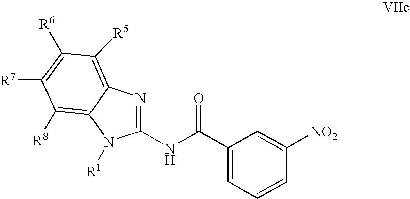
C1(NC(=O)C2=CC=CC([NO2])=C2)=NC2=C([R5])C([R6])=C([R7])C([R8])=C2N1[R1]
